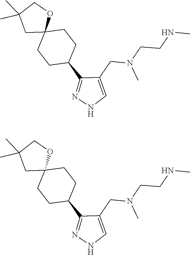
C1C(C2=NNC=C2CN(C)CCNC)CCC2(C1)OCC(C)(C)C2.C1C(C2=NNC=C2CN(C)CCNC)CCC2(C1)OCC(C)(C)C2
